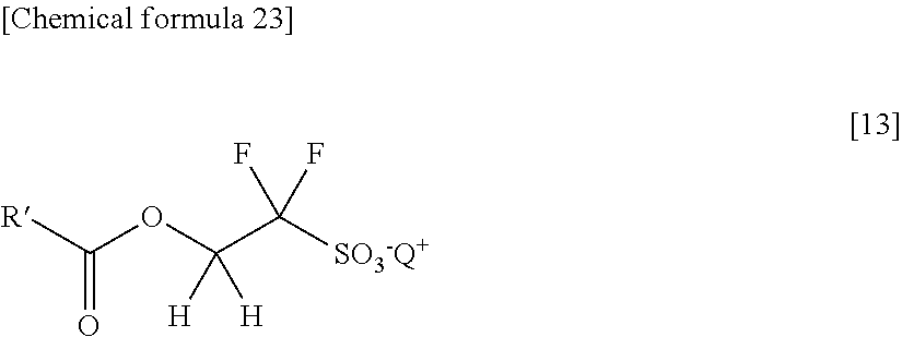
O=C([R])OC(C([SO3-Q+])(F)F)([H])[H]
